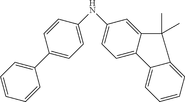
C1(C2=CC=CC=C2)=CC=C(NC2=CC=C3C(=C2)C(C)(C)C2=CC=CC=C32)C=C1
